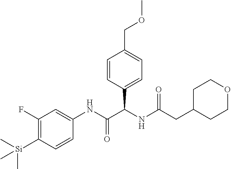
C1=CC(C(NC(CC2CCOCC2)=O)C(NC2=CC(F)=C([Si](C)(C)C)C=C2)=O)=CC=C1COC
